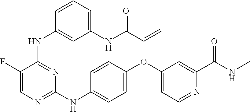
N(C1=NC=C(F)C(NC2=CC(NC(=O)C=C)=CC=C2)=N1)C1=CC=C(OC2=CC=NC(C(NC)=O)=C2)C=C1
